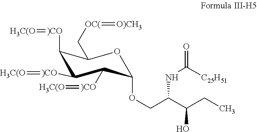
C(C(C(CC)O)NC(=O)[C25H51])OC1OC(C[OC(]=[O)CH3])C([)CO]=[H3C(O])C([)CO]=[H3C(O])C1[)CO]=[H3C(O]
